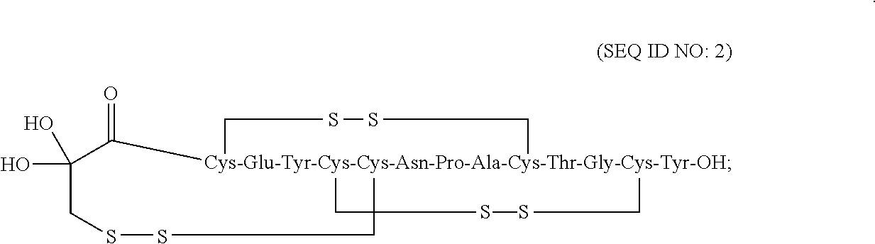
S.S.S.C([Cys-Glu-Tyr-Cys-Cys-Asn-Pro-Ala-Cys-Thr-Gly-Cys-Tyr-OH])(=O)C(O)(CS)O.S.S
